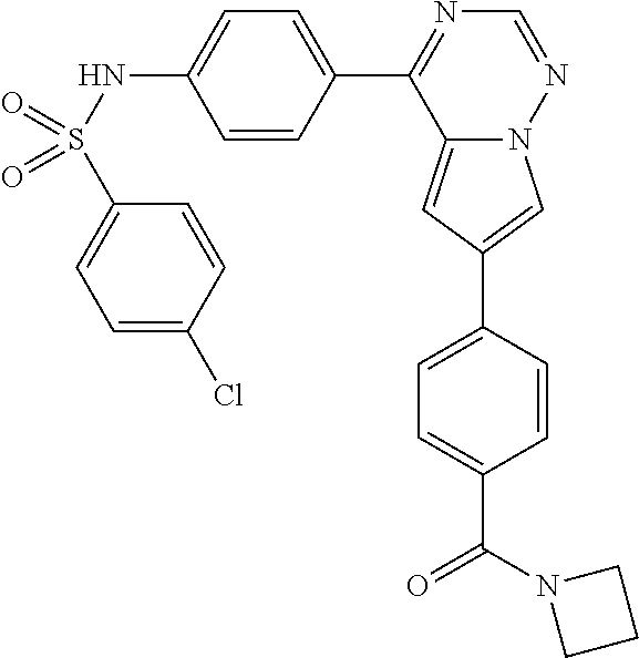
C12=CC(C3=CC=C(C(=O)N4CCC4)C=C3)=CN1N=CN=C2C1=CC=C(NS(=O)(C2=CC=C(Cl)C=C2)=O)C=C1
